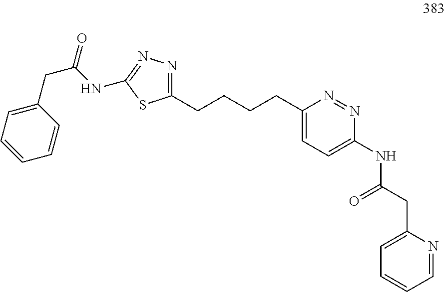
N1=C(CCCCC2=CC=C(NC(CC3=CC=CC=N3)=O)N=N2)SC(NC(CC2=CC=CC=C2)=O)=N1
